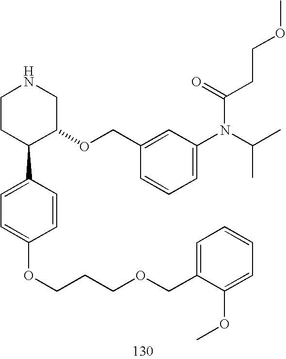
C1CC(C2=CC=C(OCCCOCC3=CC=CC=C3OC)C=C2)C(OCC2=CC(N(C(C)C)C(=O)CCOC)=CC=C2)CN1
